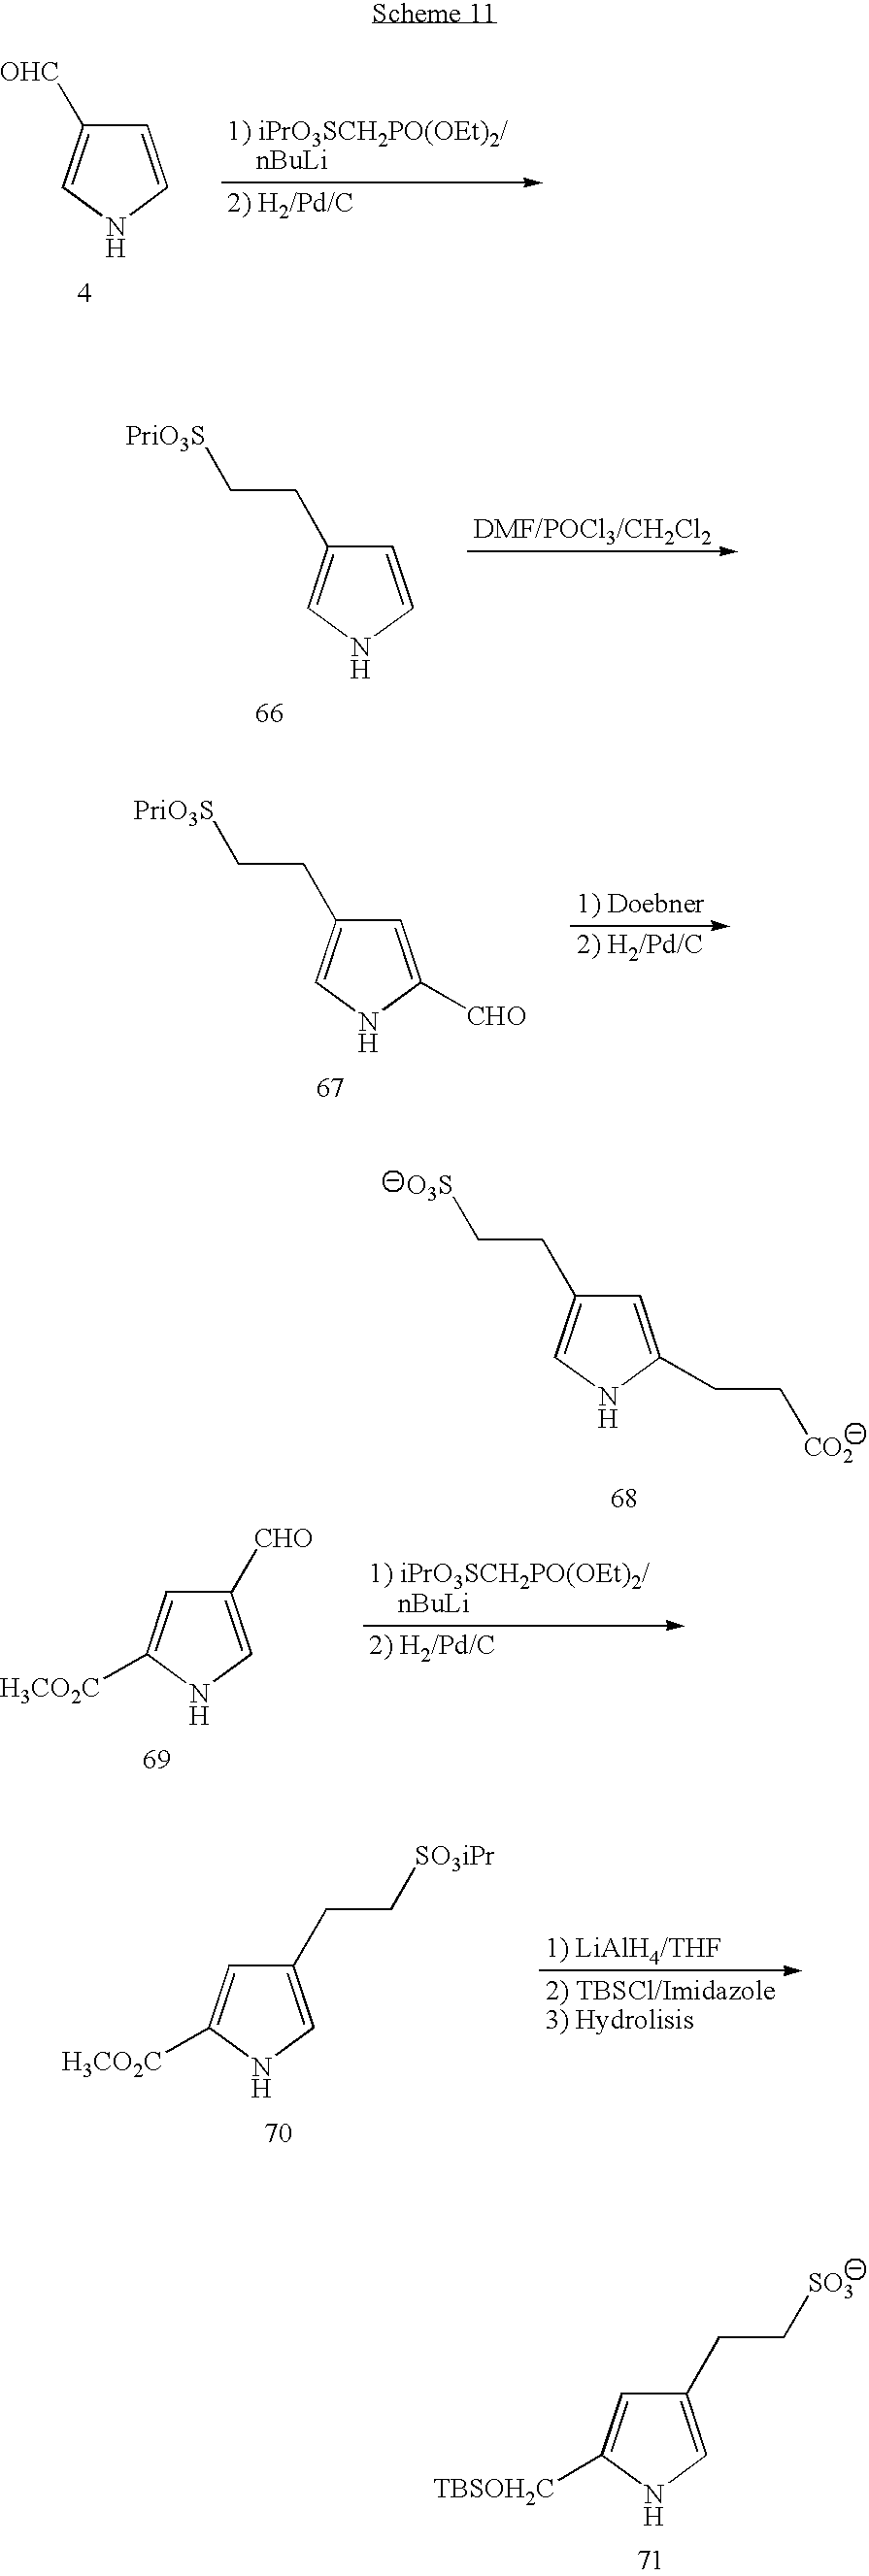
C1=CNC=C1CC[PriO3S].C1=C([CHO])NC=C1CC[PriO3S].C1([CHO])=CNC([H3CO2C])=C1.C1(CC[SO3iPr])=CNC([H3CO2C])=C1.C1(CC[SO3])=CNC([TBSOH2C])=C1.C1=C(CC[CO2])NC=C1CC[O3S].C1=CNC=C1[OHC]
